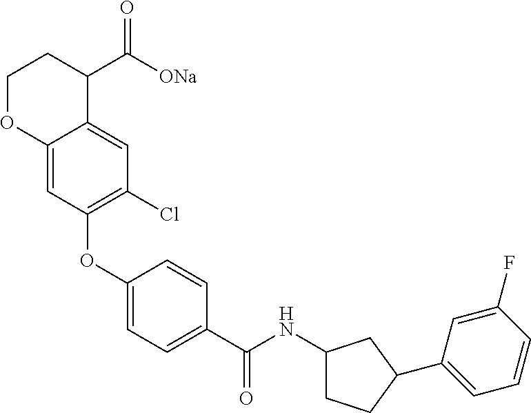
C1(OC2=C(Cl)C=C3C(=C2)OCCC3C([ONa])=O)=CC=C(C(NC2CCC(C3=CC=CC(F)=C3)C2)=O)C=C1
